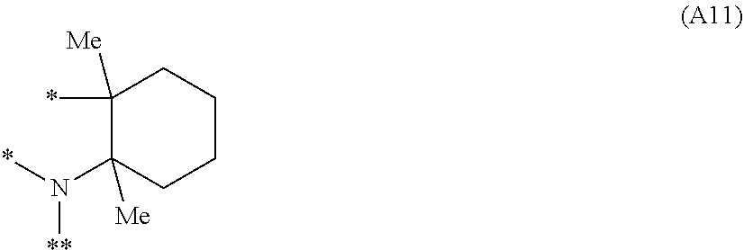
C1(*)([Me])C([Me])(N([**])*)CCCC1
